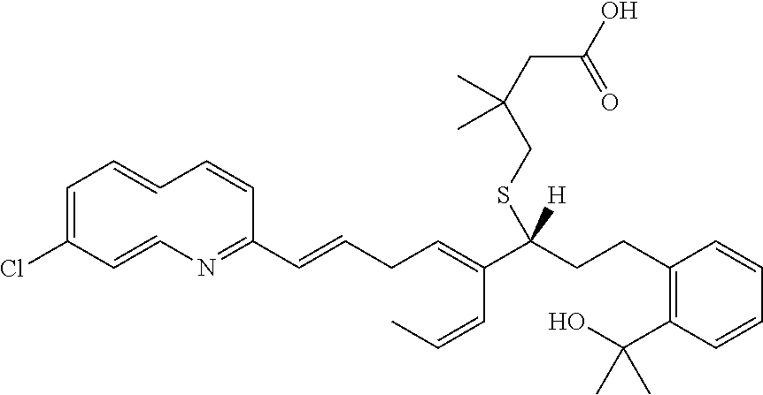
C1=C(Cl)C=CN=C(C=CCC=C(C(CCC2=C(C(O)(C)C)C=CC=C2)(SCC(CC(O)=O)(C)C)[H])C=CC)C=CC=C1
